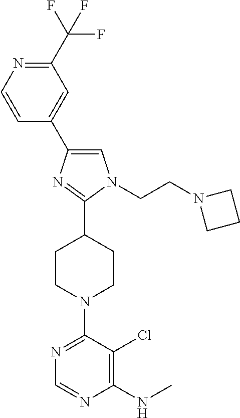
C1=C(C2=CC(C(F)(F)F)=NC=C2)N=C(C2CCN(C3=NC=NC(NC)=C3Cl)CC2)N1CCN1CCC1
